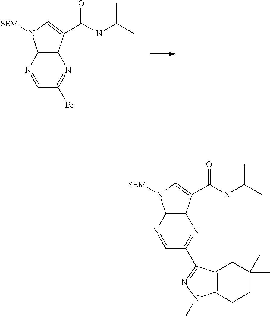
C12=C(N=CC(Br)=N1)N([SEM])C=C2C(NC(C)C)=O.C12=C(N=CC(C3=NN(C)C4=C3CC(C)(C)CC4)=N1)N([SEM])C=C2C(NC(C)C)=O
